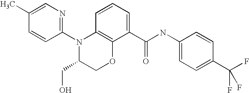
C1(N2C(CO)COC3=C2C=CC=C3C(NC2=CC=C(C(F)(F)F)C=C2)=O)=NC=C(C)C=C1
